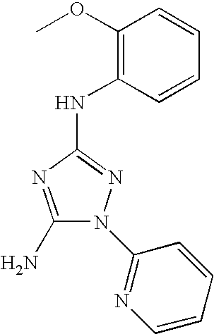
C1(N)=NC(NC2=C(OC)C=CC=C2)=NN1C1=NC=CC=C1
